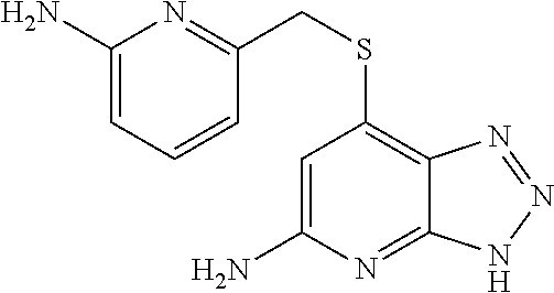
C1(N)=CC=CC(CSC2=C3C(=NC(N)=C2)NN=N3)=N1
